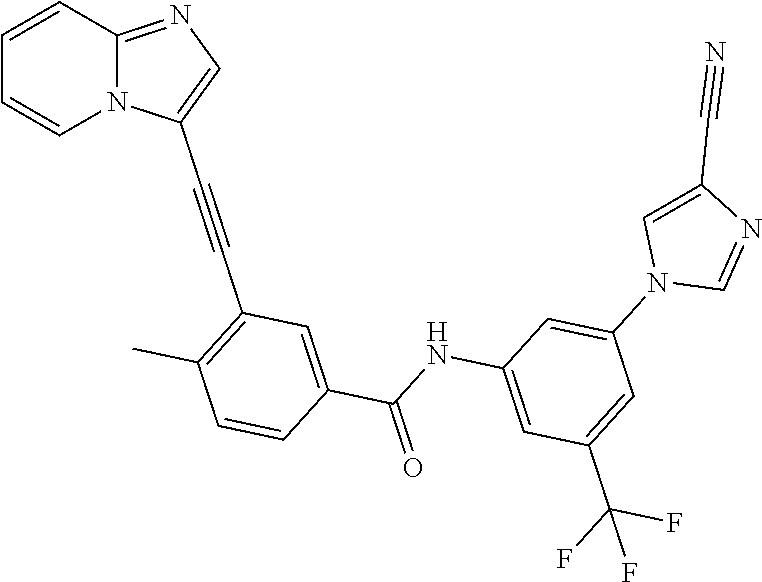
C1=CC2=NC=C(C#CC3=C(C)C=CC(C(NC4=CC(C(F)(F)F)=CC(N5C=NC(C#N)=C5)=C4)=O)=C3)N2C=C1
